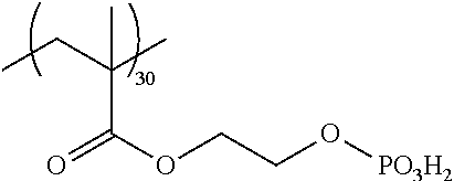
CCC(C)(C(OCCO[PO3H2])=O)C
